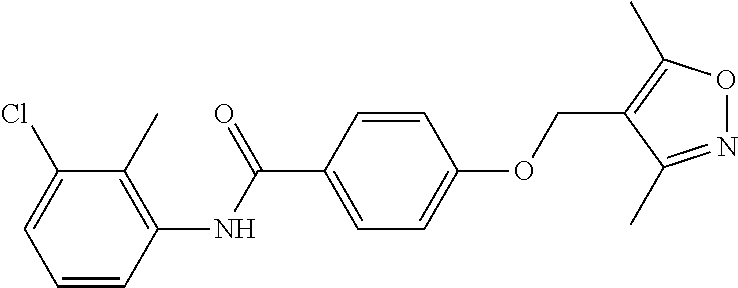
C1=CC(NC(C2=CC=C(OCC3=C(C)ON=C3C)C=C2)=O)=C(C)C(Cl)=C1
